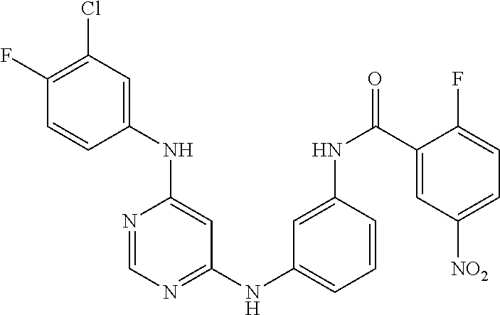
C1(F)=C(Cl)C=C(NC2=CC(NC3=CC=CC(NC(C4=CC([NO2])=CC=C4F)=O)=C3)=NC=N2)C=C1
